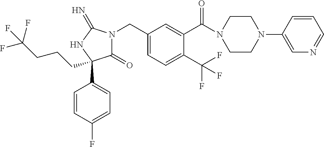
C1(=O)N(CC2=CC=C(C(F)(F)F)C(C(=O)N3CCN(C4=CN=CC=C4)CC3)=C2)C(=N)NC1(C1=CC=C(F)C=C1)CCCC(F)(F)F
